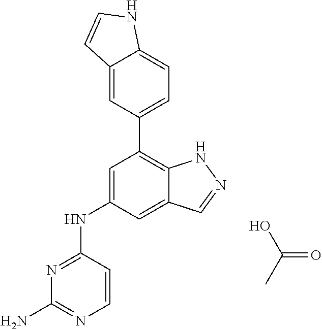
N1=C(NC2=CC(C3=CC=C4C(=C3)C=CN4)=C3C(=C2)C=NN3)C=CN=C1N.OC(=O)C
